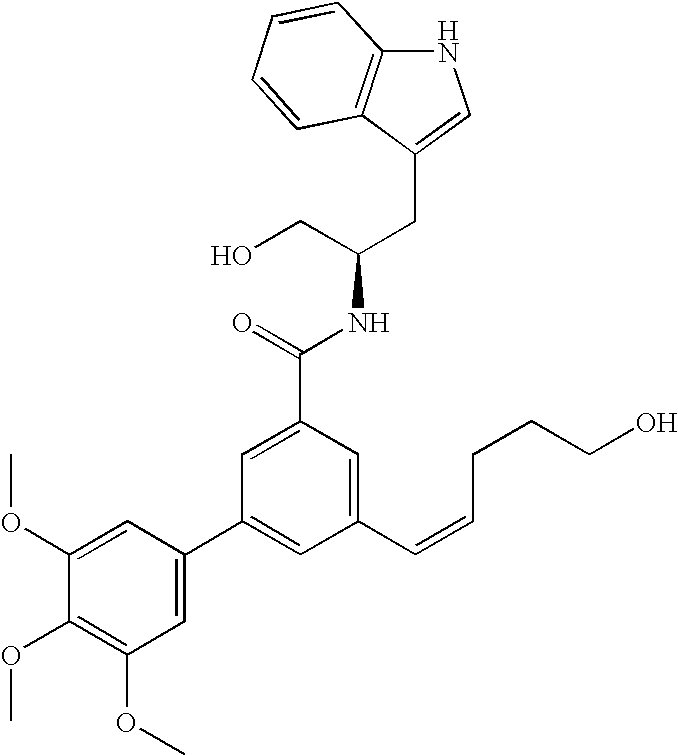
C12=C(C(CC(CO)NC(=O)C3=CC(C4=CC(OC)=C(OC)C(OC)=C4)=CC(C=CCCCO)=C3)=CN1)C=CC=C2
